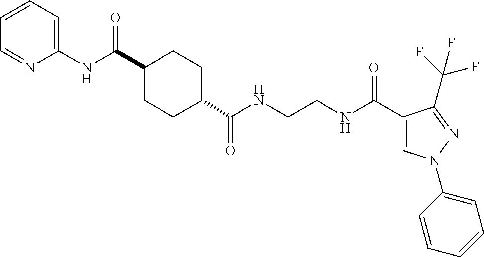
C1(C(=O)NC2=CC=CC=N2)CCC(C(NCCNC(C2=CN(C3=CC=CC=C3)N=C2C(F)(F)F)=O)=O)CC1
